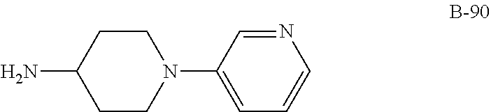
N1=CC(N2CCC(N)CC2)=CC=C1
